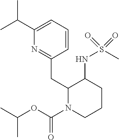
CC(C)OC(N1CCCC(NS(C)(=O)=O)C1CC1=NC(C(C)C)=CC=C1)=O
